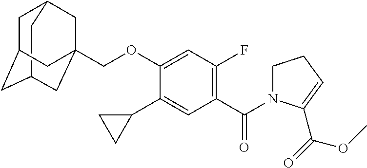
C12CC3CC(CC(COC4=CC(F)=C(C(N5C(C(=O)OC)=CCC5)=O)C=C4C4CC4)(C3)C1)C2
